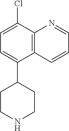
C1=C(C2CCNCC2)C2=C(N=CC=C2)C(Cl)=C1
